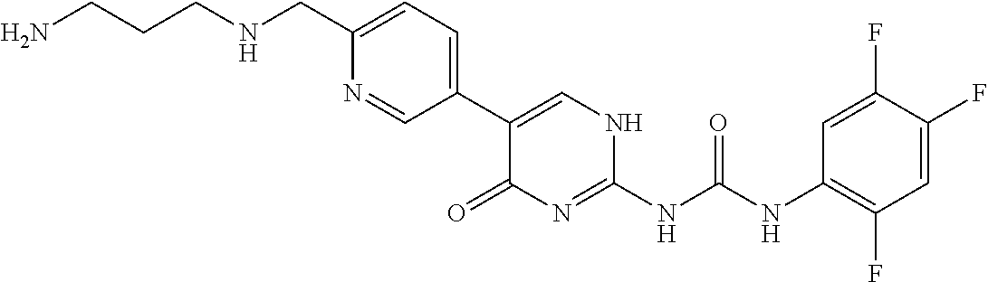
C1(C2=CNC(NC(NC3=C(F)C=C(F)C(F)=C3)=O)=NC2=O)=CC=C(CNCCCN)N=C1
